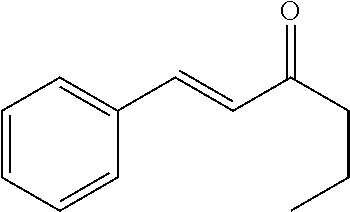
C1=CC=CC(C=CC(CCC)=O)=C1
